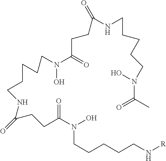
N(CCCCCN(C(C)=O)O)C(CCC(N(CCCCCNC(CCC(N(O)CCCCCN[R])=O)=O)O)=O)=O
